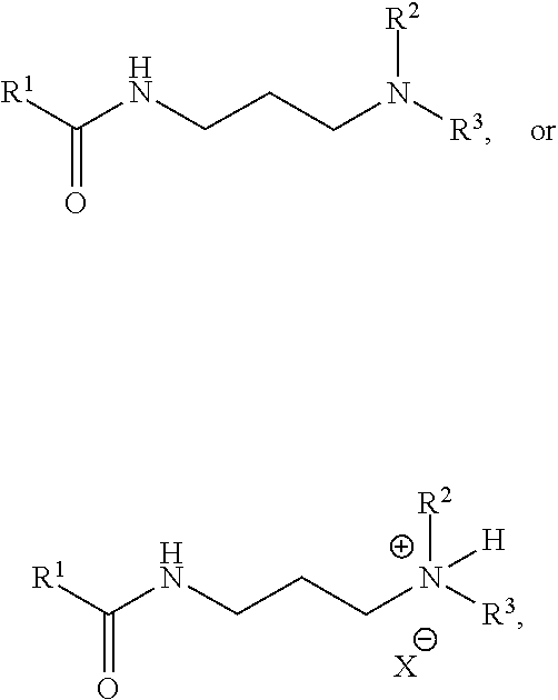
[R2]N([R3])CCCNC([R1])=O.C(CC[N+]([R2])([H])[R3])NC([R1])=O.[X]
